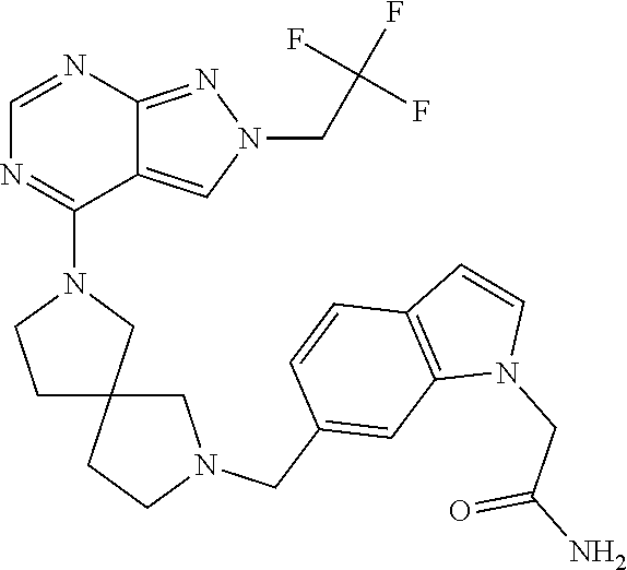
C12=NN(CC(F)(F)F)C=C1C(N1CCC3(C1)CCN(CC1=CC4=C(C=C1)C=CN4CC(=O)N)C3)=NC=N2
